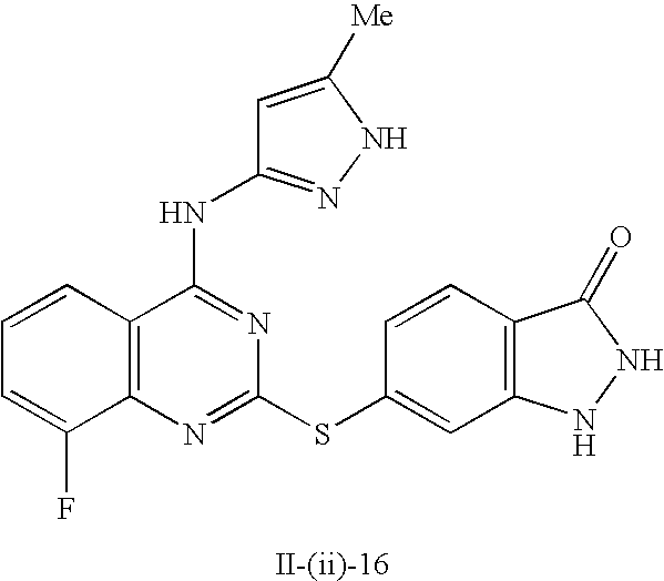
C12=C(N=C(SC3=CC4=C(C=C3)C(=O)NN4)N=C1NC1=NNC([Me])=C1)C(F)=CC=C2
